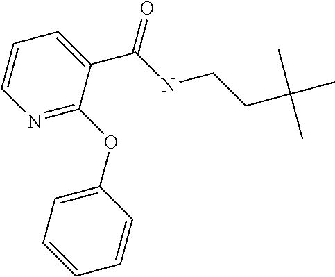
C1=CN=C(OC2=CC=CC=C2)C(C(NCCC(C)(C)C)=O)=C1
